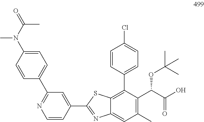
C12=C(C3=CC=C(Cl)C=C3)C(C(C(O)=O)OC(C)(C)C)=C(C)C=C1N=C(C1=CC(C3=CC=C(N(C)C(C)=O)C=C3)=NC=C1)S2
